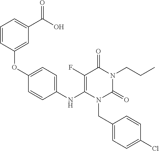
C1(OC2=CC(C(O)=O)=CC=C2)=CC=C(NC2=C(F)C(=O)N(CCC)C(=O)N2CC2=CC=C(Cl)C=C2)C=C1
